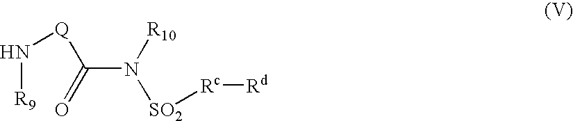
N([R9])[Q]C(N([R10])[SO2][Rc][Rd])=O
